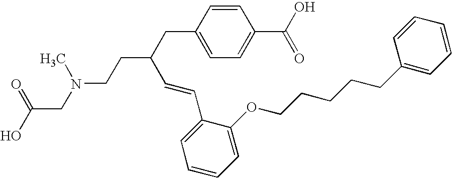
O=C(O)CN(CCC(C=CC1=CC=CC=C1OCCCCCC1=CC=CC=C1)CC1=CC=C(C(O)=O)C=C1)C
